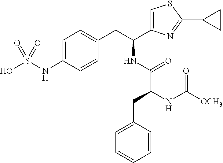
C1=C(NS(O)(=O)=O)C=CC(CC(C2=CSC(C3CC3)=N2)NC(=O)C(CC2=CC=CC=C2)NC([OCH3])=O)=C1
